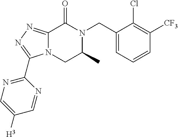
C12=NN=C(C3=NC=C([H3])C=N3)N1CC(C)N(CC1=CC=CC([CF3])=C1Cl)C2=O
